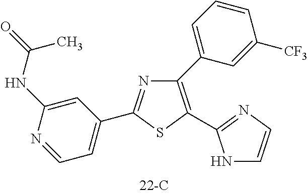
N1=C(C2=CC=NC(NC(C)=O)=C2)SC(C2=NC=CN2)=C1C1=CC=CC([CF3])=C1
